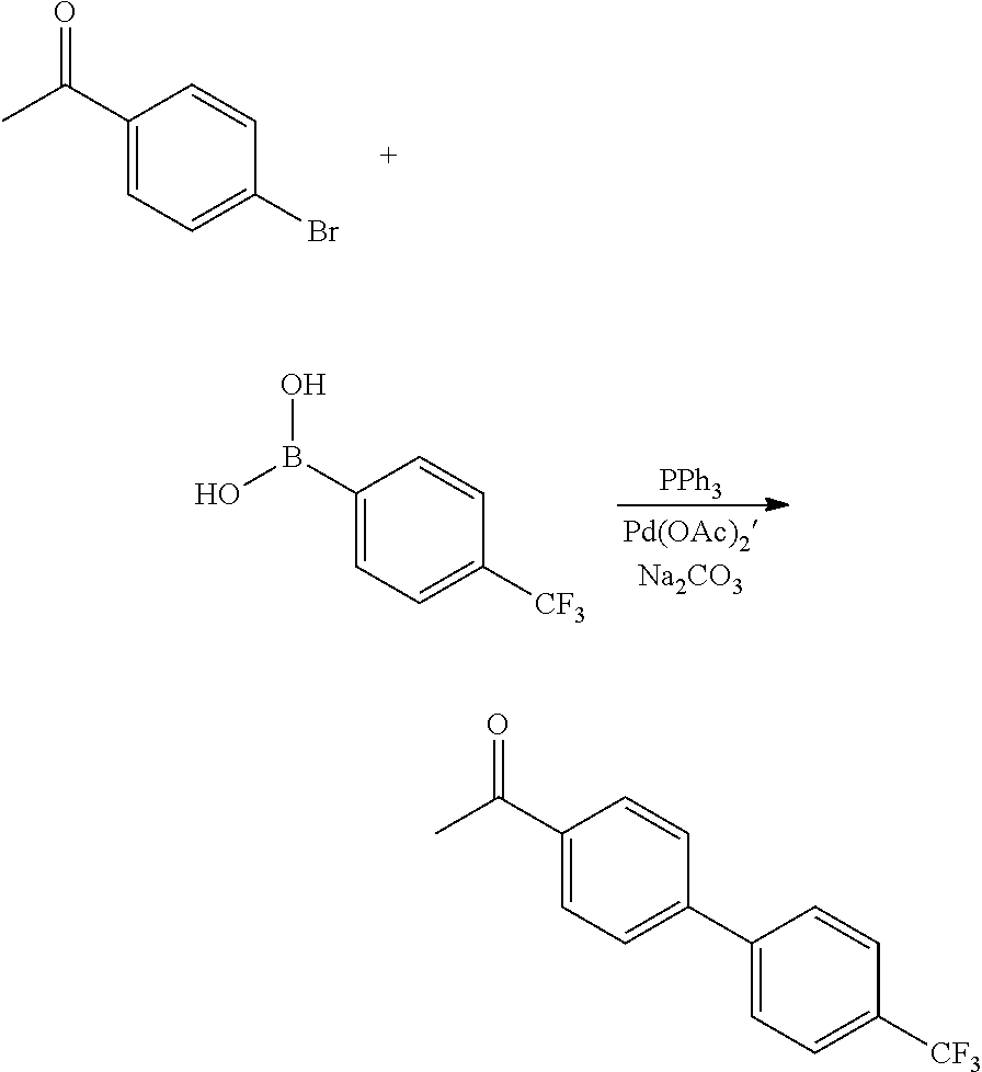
C1=CC(B(O)O)=CC=C1[CF3].[PPh3].C1(C(C)=O)=CC=C(Br)C=C1.C1(C(C)=O)=CC=C(C2=CC=C([CF3])C=C2)C=C1
